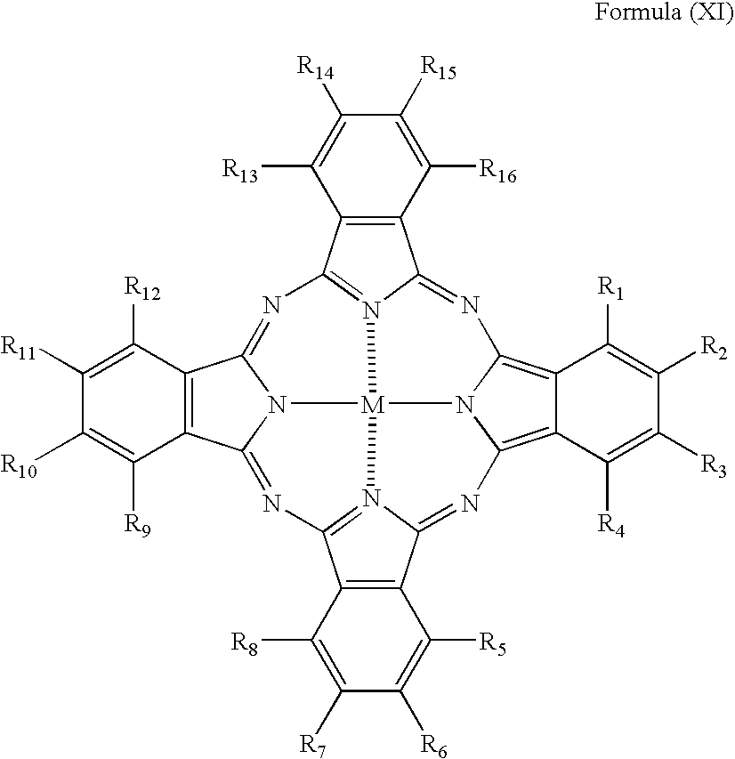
C1([R13])=C([R14])C([R15])=C([R16])C2=C1C1=N3C2=NC2=C4C(=C5N2[M]32N3=C(C6=C(C([R5])=C([R6])C([R7])=C6[R8])C3=N5)N=C3C5=C(C([R12])=C([R11])C([R10])=C5[R9])C(=N1)N32)C([R4])=C([R3])C([R2])=C4[R1]
